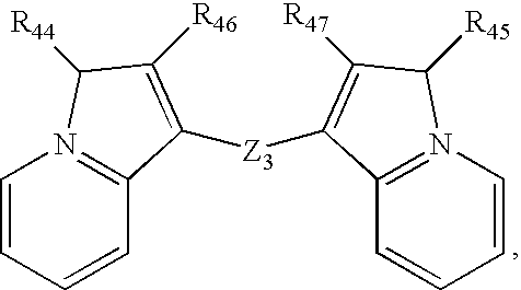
C1=CC=CC2=N1C([R44])C([R46])=C2[Z3]C1=C([R47])C([R45])N2=C1C=CC=C2
